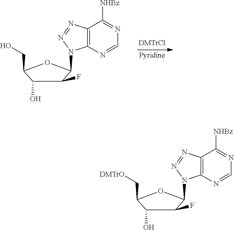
N1=C([NHBz])C2=C(N=C1)N(C1C(F)C(O)C(C[DMTrO])O1)N=N2.N1=C([NHBz])C2=C(N=C1)N(C1C(F)C(O)C(CO)O1)N=N2.[Pyridine].[DMTrCl]
